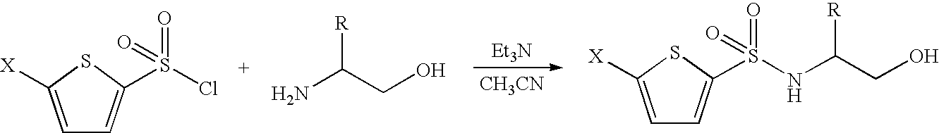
[R]C(CO)N.[Et3N].[CH3CN].S(Cl)(=O)(=O)C1=CC=C([X])S1.S(NC(CO)[R])(=O)(=O)C1=CC=C([X])S1
